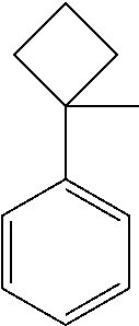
C1=CC=CC=C1C1(C)CCC1
